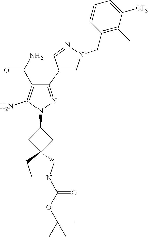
C1(C2=CN(CC3=C(C)C([CF3])=CC=C3)N=C2)=NN(C2CC3(C2)CCN(C(OC(C)(C)C)=O)C3)C(N)=C1C(N)=O
